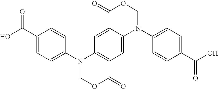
C1=C2C(=CC3=C1N(C1=CC=C(C(O)=O)C=C1)COC3=O)N(C1=CC=C(C(O)=O)C=C1)COC2=O
